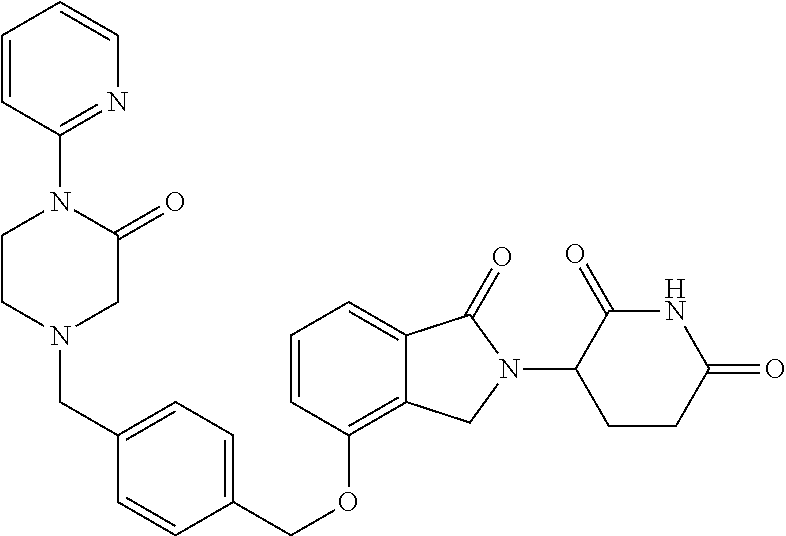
C(OC1=C2C(=CC=C1)C(=O)N(C1C(=O)NC(=O)CC1)C2)C1=CC=C(CN2CC(=O)N(C3=NC=CC=C3)CC2)C=C1
